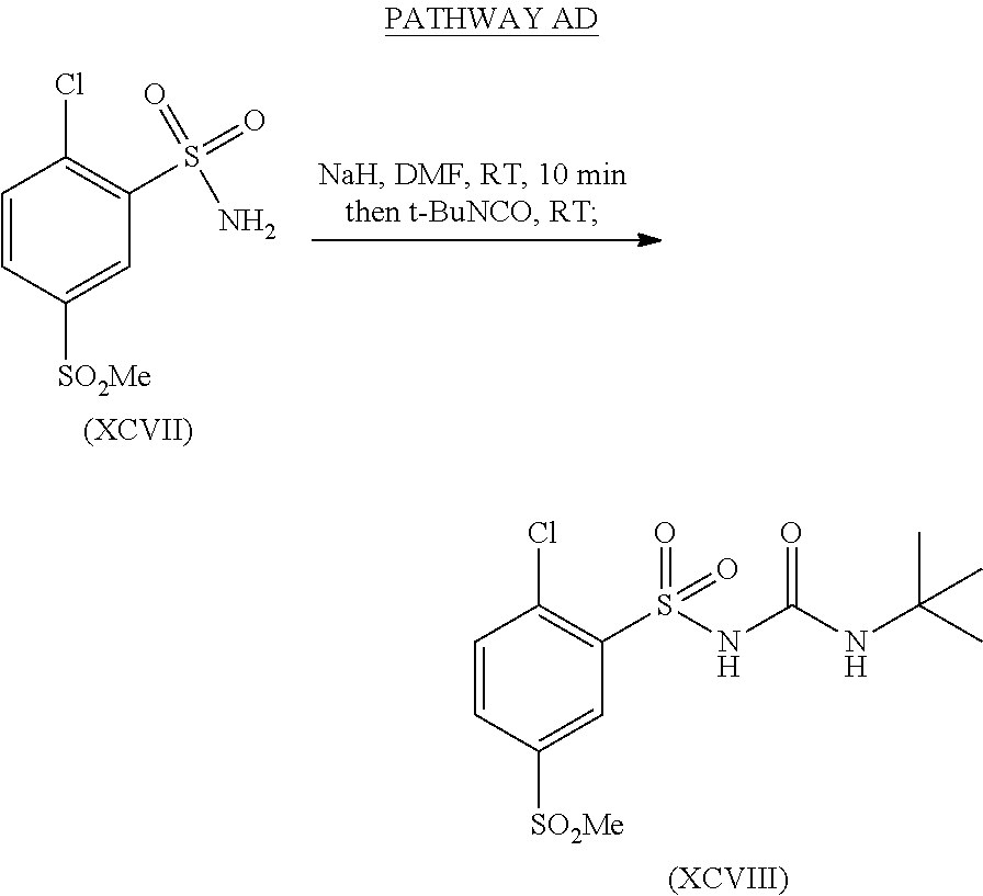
C1=CC([SO2Me])=CC(S(=O)(=O)NC(NC(C)(C)C)=O)=C1Cl.[(XCVIII)].C1=CC([SO2Me])=CC(S(=O)(=O)N)=C1Cl.[(XCVII)]
